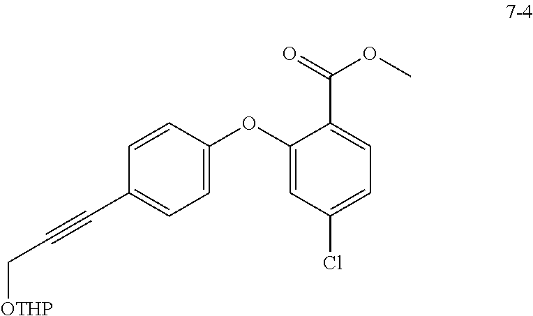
C1(C#CC[OTHP])=CC=C(OC2=CC(Cl)=CC=C2C(OC)=O)C=C1
